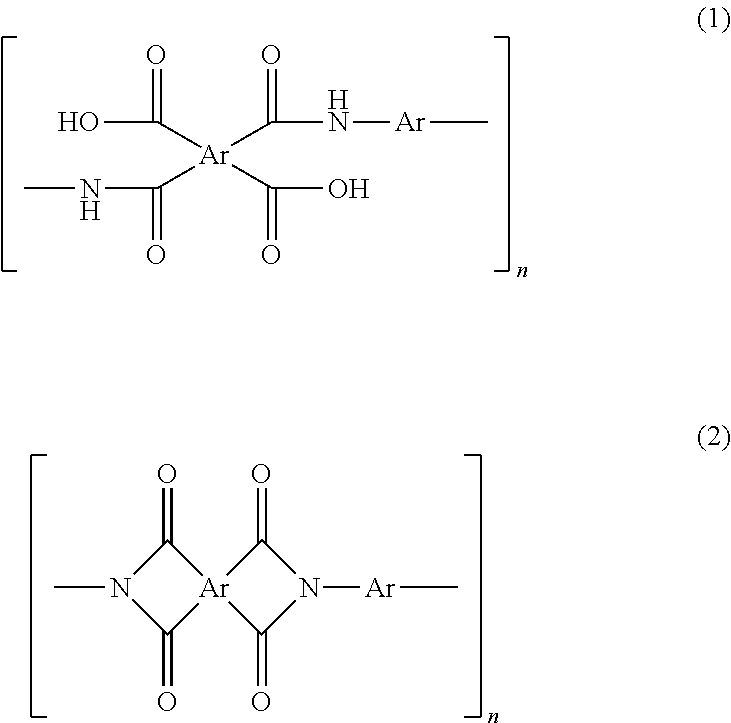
OC(=O)[Ar](C(=O)N[Ar]C)(C(=O)NC)C(=O)O.[Ar]12(C(=O)N(C)C1=O)C(=O)N([Ar]C)C2=O
